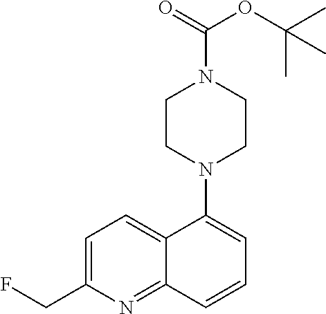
C1CN(C2=CC=CC3=NC(CF)=CC=C23)CCN1C(=O)OC(C)(C)C
